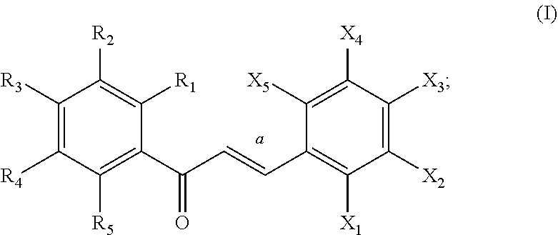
C1([R3])=C([R4])C([R5])=C(C(C=CC2=C([X1])C([X2])=C([X3])C([X4])=C2[X5])=O)C([R1])=C1[R2]
